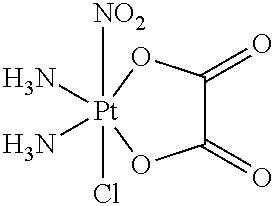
N[Pt]1(N)([NO2])(Cl)OC(=O)C(=O)O1
